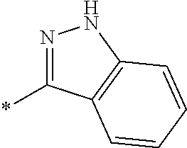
*C1=NNC2=C1C=CC=C2
